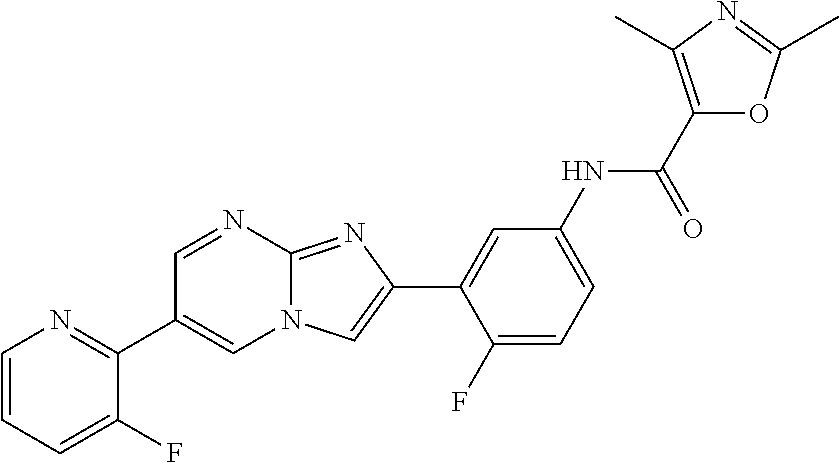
C1=NC2=NC(C3=CC(NC(C4=C(C)N=C(C)O4)=O)=CC=C3F)=CN2C=C1C1=NC=CC=C1F
